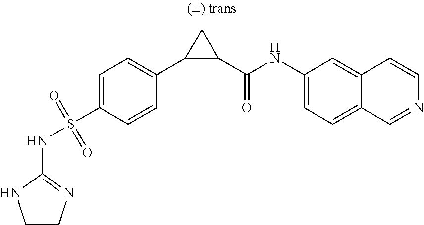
N(S(C1=CC=C(C2C(C(NC3=CC=C4C(=C3)C=CN=C4)=O)C2)C=C1)(=O)=O)C1=NCCN1
